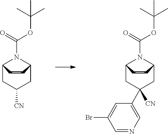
C1([CN])CC2N(C(=O)OC(C)(C)C)C(C1)C=C2.C1([CN])(C2=CN=CC(Br)=C2)CC2N(C(=O)OC(C)(C)C)C(C1)C=C2
